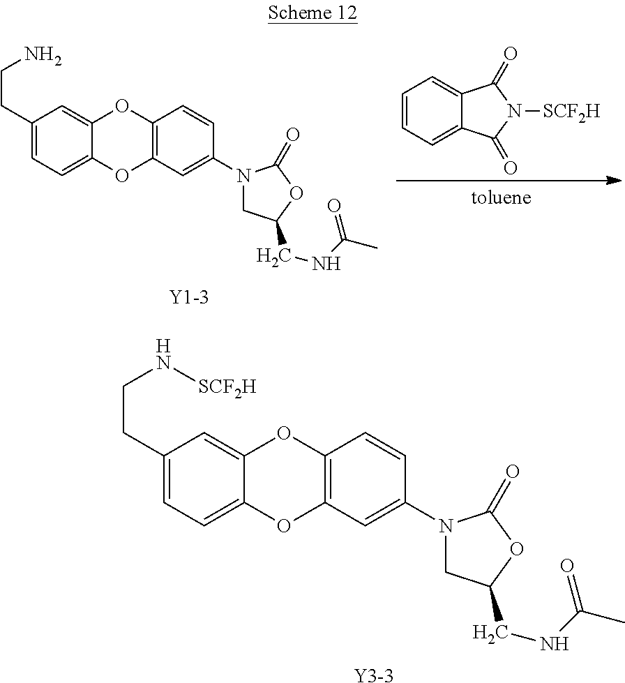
C12=CC(CCN[SCF2H])=CC=C1OC1=C(O2)C=CC(N2CC(CNC(=O)C)OC2=O)=C1.[Y3-3].C1=CC=C2C(=C1)C(=O)N([SCF2H])C2=O.C12=CC(CCN)=CC=C1OC1=C(O2)C=CC(N2CC(CNC(=O)C)OC2=O)=C1
